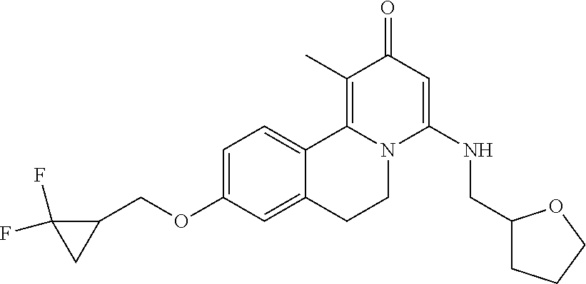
C1=C(OCC2C(F)(F)C2)C=C2C(=C1)C1=C(C)C(=O)C=C(NCC3CCCO3)N1CC2
